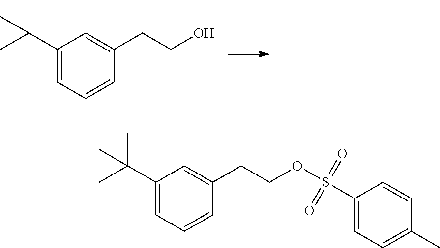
C1(C(C)(C)C)=CC=CC(CCO)=C1.C1(C(C)(C)C)=CC=CC(CCOS(C2=CC=C(C)C=C2)(=O)=O)=C1
